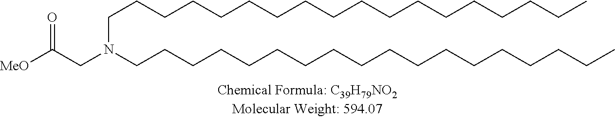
[MeO]C(CN(CCCCCCCCCCCCCCCCCC)CCCCCCCCCCCCCCCCCC)=O
